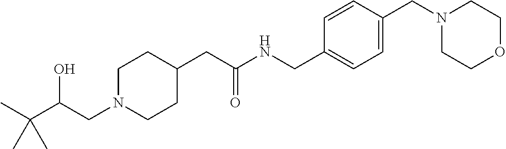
C1N(CC(C(C)(C)C)O)CCC(CC(NCC2=CC=C(CN3CCOCC3)C=C2)=O)C1
